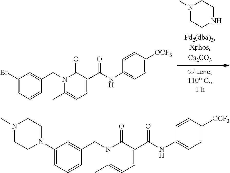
N1(C)CCNCC1.N1(CC2=CC(Br)=CC=C2)C(C)=CC=C(C(NC2=CC=C([OCF3])C=C2)=O)C1=O.N1(CC2=CC(N3CCN(C)CC3)=CC=C2)C(C)=CC=C(C(NC2=CC=C([OCF3])C=C2)=O)C1=O
